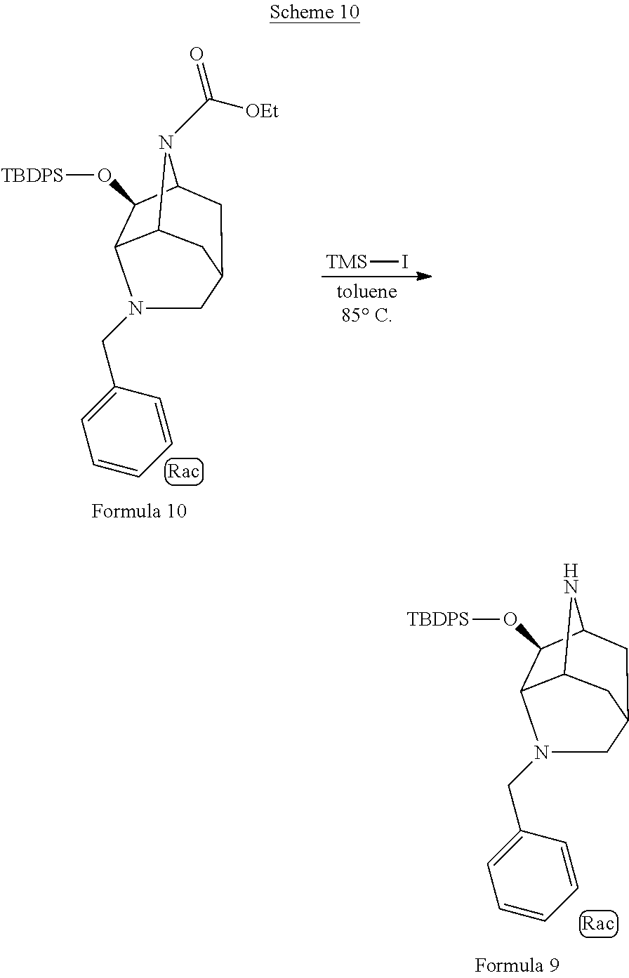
C12C3C(O[TBDPS])C(CC(C1)CN3CC1=CC=CC=C1)N2C([OEt])=O.[TMS]I.[toluene85 C].C12C3C(O[TBDPS])C(CC(C1)CN3CC1=CC=CC=C1)N2
